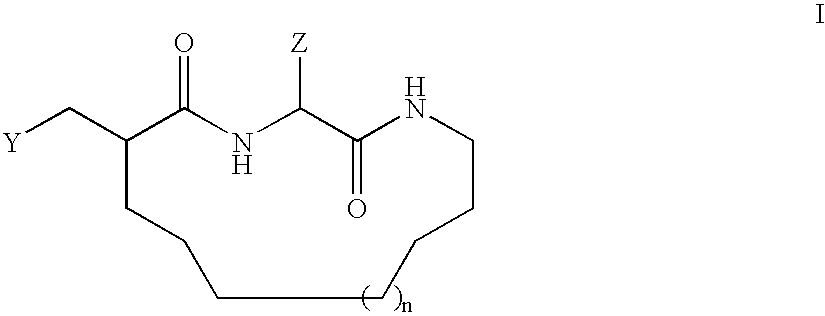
[Y]CC1C(=O)NC([Z])C(=O)NCCCCCCC1
